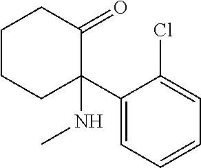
C1(C2(NC)C(=O)CCCC2)=CC=CC=C1Cl
